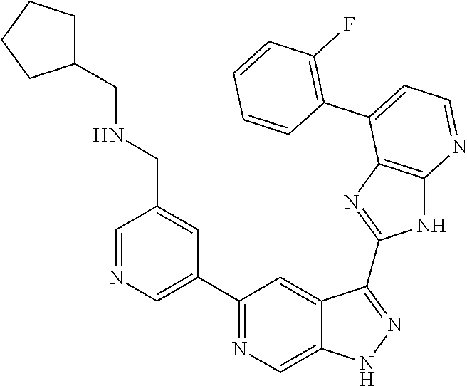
C1=NC=C(C2=NC=C3C(=C2)C(C2=NC4=C(N2)N=CC=C4C2=C(F)C=CC=C2)=NN3)C=C1CNCC1CCCC1
